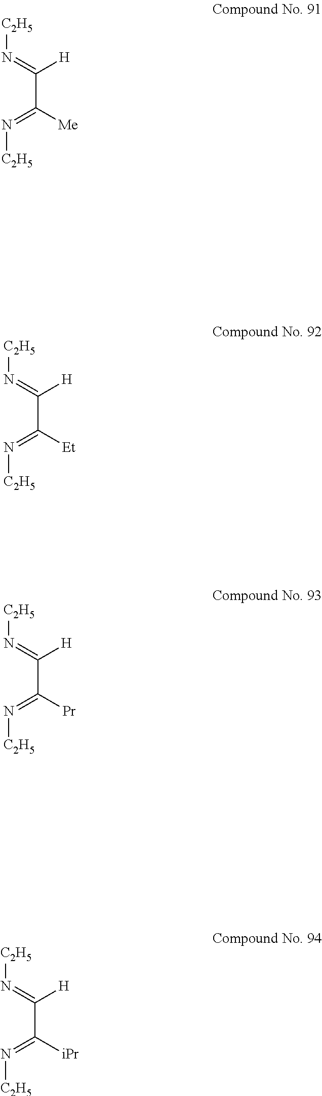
[C2H5]N=C(C([Me])=N[C2H5])[H].[C2H5]N=C(C([Et])=N[C2H5])[H].[C2H5]N=C(C([Pr])=N[C2H5])[H].[C2H5]N=C(C([iPr])=N[C2H5])[H]
